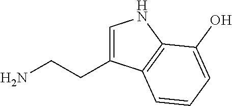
NCCC1=CNC2=C1C=CC=C2O
